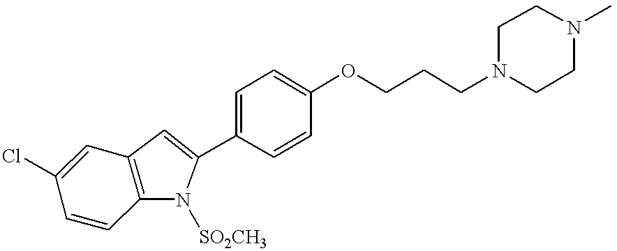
C1=C(C2=CC3=C(N2[SO2CH3])C=CC(Cl)=C3)C=CC(OCCCN2CCN(C)CC2)=C1
